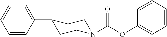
C1=CC(C2CCN(C(OC3=CC=CC=C3)=O)CC2)=CC=C1
